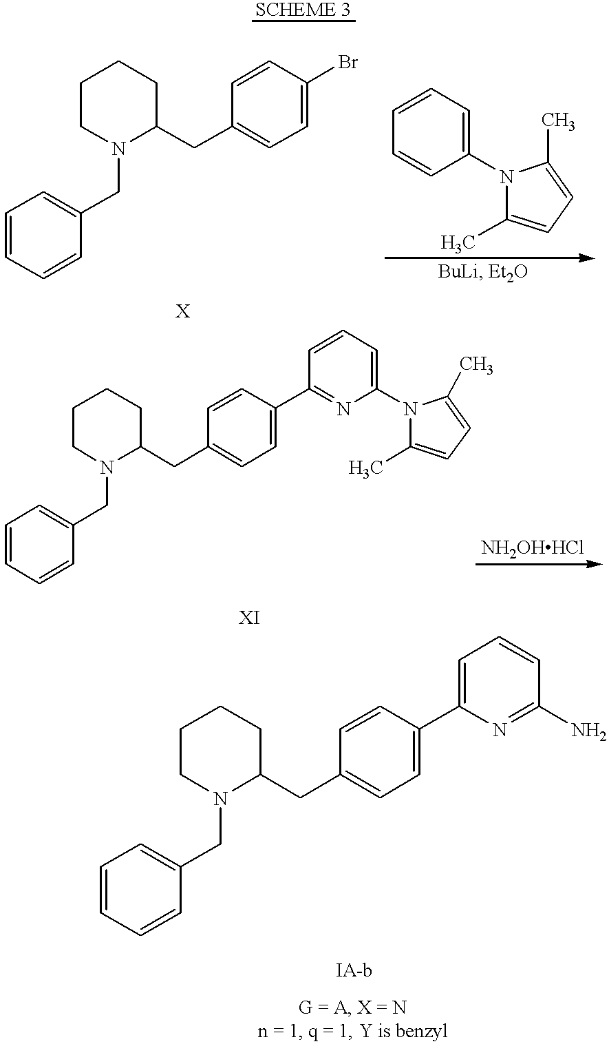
C1=CC=CC(CN2C(CC3=CC=C(Br)C=C3)CCCC2)=C1.C1=CC(N2C(C)=CC=C2C)=CC=C1.C1=CC=CC(CN2C(CC3=CC=C(C4=NC(N5C(C)=CC=C5C)=CC=C4)C=C3)CCCC2)=C1.C1=CC=CC(CN2C(CC3=CC=C(C4=CC=CC(N)=N4)C=C3)CCCC2)=C1
